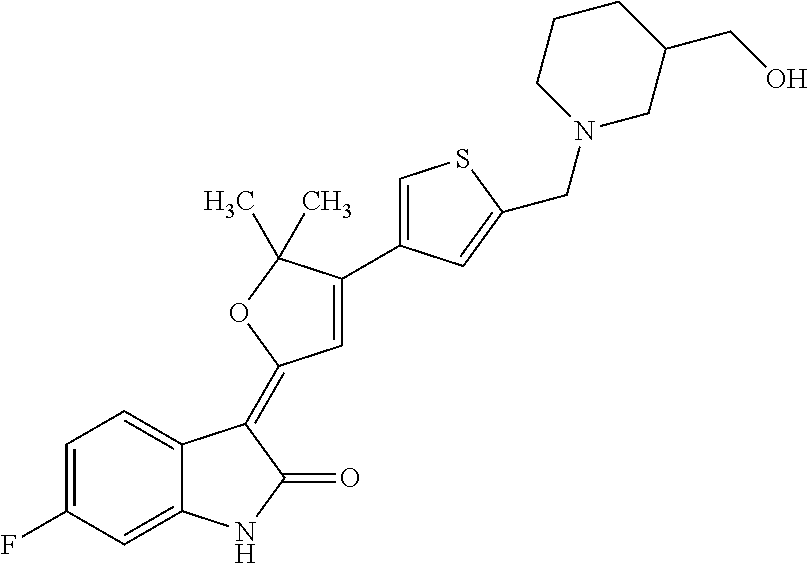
C1=C(F)C=C2C(=C1)C(=C1C=C(C3=CSC(CN4CC(CO)CCC4)=C3)C(C)(C)O1)C(=O)N2
